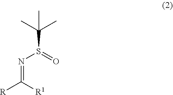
N(=C([R])[R1])S(C(C)(C)C)=O
